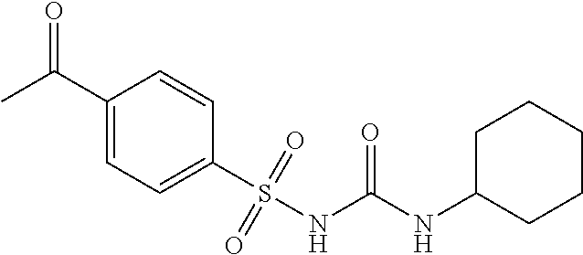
CC(C1=CC=C(S(=O)(NC(NC2CCCCC2)=O)=O)C=C1)=O
